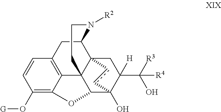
C1(O[G])=C2C3=C(C=C1)CC1N([R2])CCC34C(O2)C2(O)C(C(O)([R3])[R4])([H])CC41cc2
